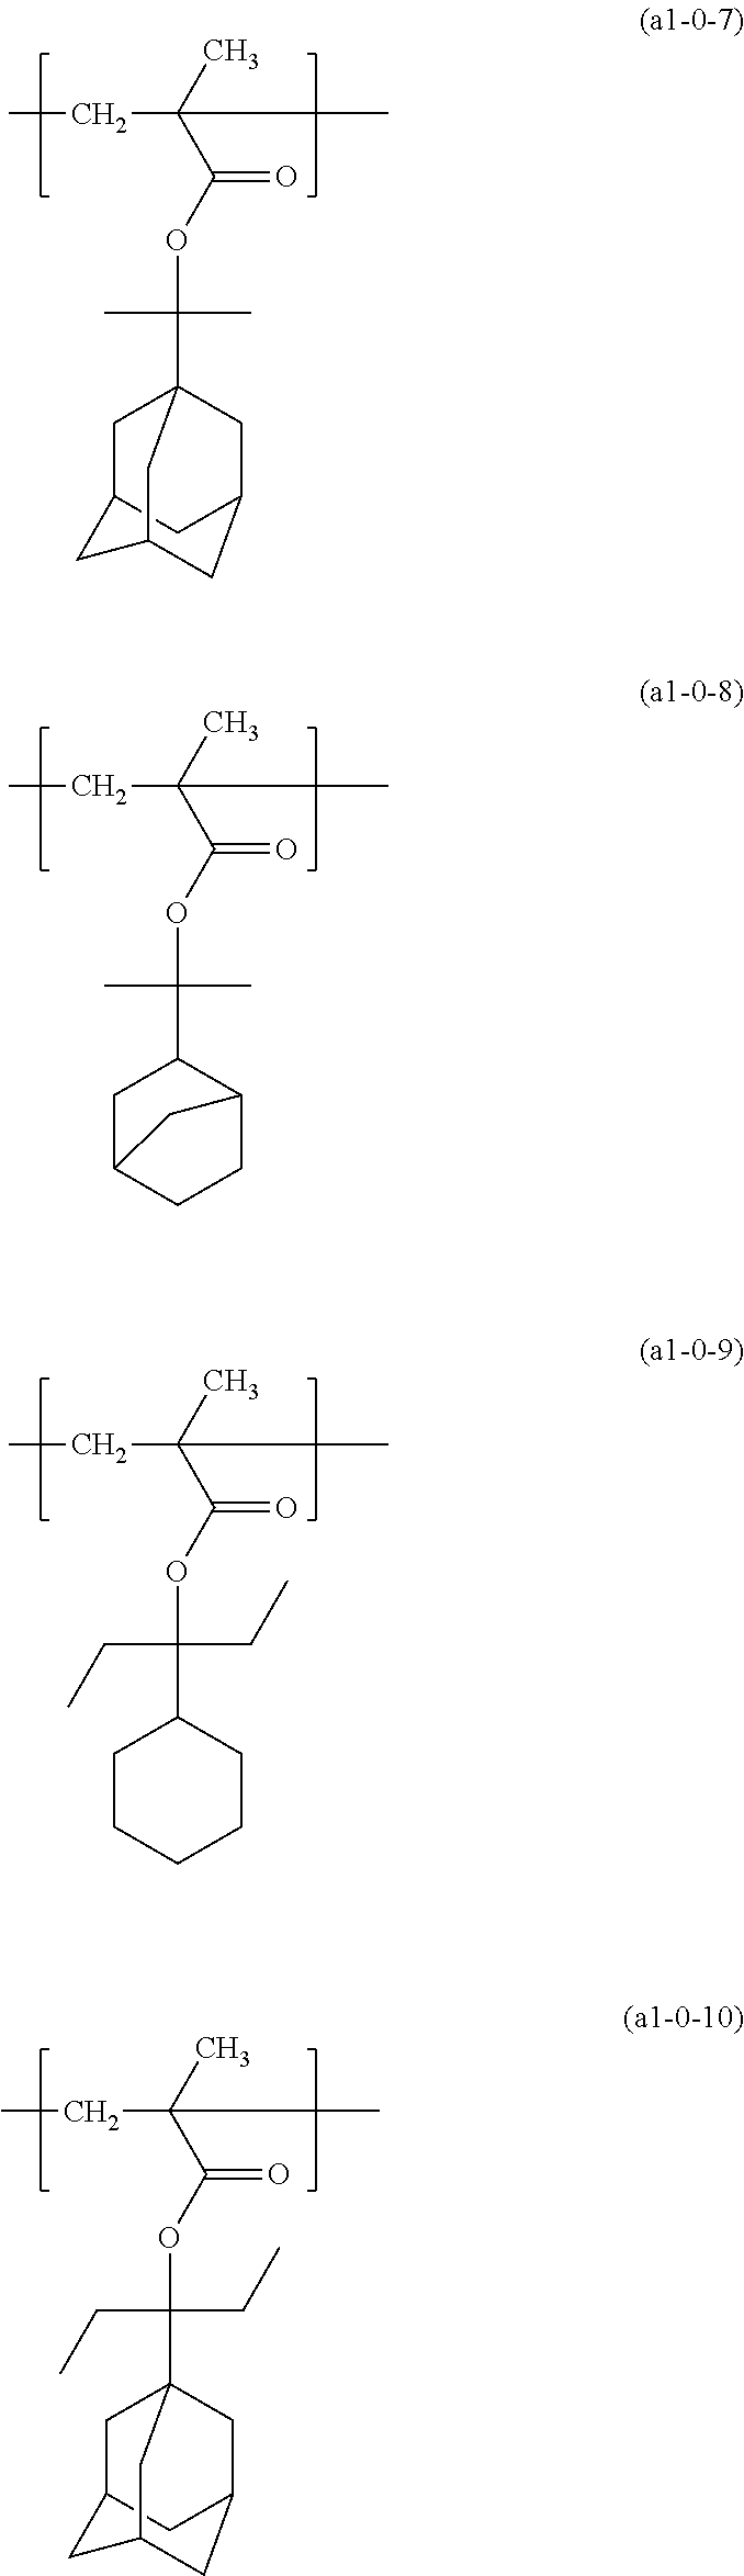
CCC(C)(C(OC(C)(C)C12CC3CC(C1)CC(C3)C2)=O)C.CCC(C)(C(OC(C)(C)C1CC2CCC1C2)=O)C.CCC(C)(C(OC(CC)(CC)C1CCCCC1)=O)C.CCC(C)(C(OC(CC)(CC)C12CC3CC(C1)CC(C3)C2)=O)C
